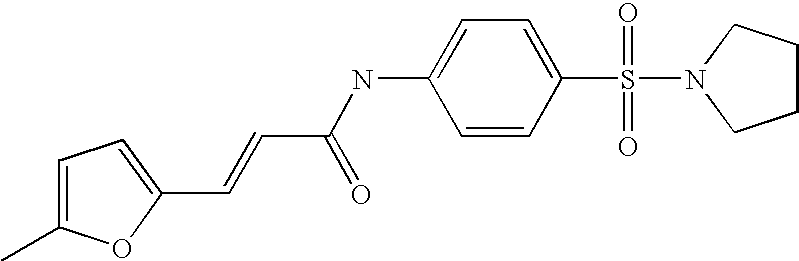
C1=C(C)OC(C=CC(NC2=CC=C(S(N3CCCC3)(=O)=O)C=C2)=O)=C1
